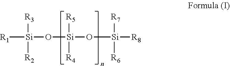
[R1][Si]([R3])([R2])O[Si]([R5])([R4])O[Si]([R7])([R6])[R8]
